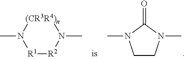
C1CN(C)C(=O)N1C.[R1]([R2]N(C)C)N([(CR3R4)n])C
